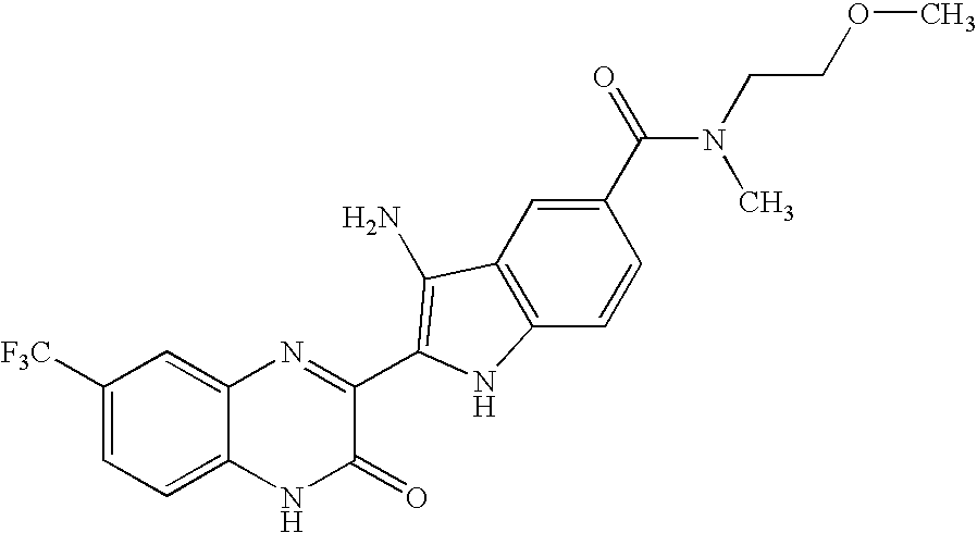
C1=C2C(=CC([F3C])=C1)N=C(C1=C(N)C3=C(C=CC(C(=O)N(C)CCOC)=C3)N1)C(=O)N2
